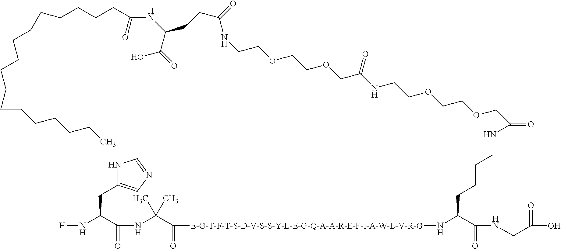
N1C(CC(N[H])C(=O)NC(C([E-G-T-F-T-S-D-V-S-S-Y-L-E-G-Q-A-A-R-E-F-I-A-W-L-V-R-G]NC(C(NCC(O)=O)=O)CCCCNC(COCCOCCNC(COCCOCCNC(CCC(C(=O)O)NC(CCCCCCCCCCCCCCCCC)=O)=O)=O)=O)=O)(C)C)=CN=C1
